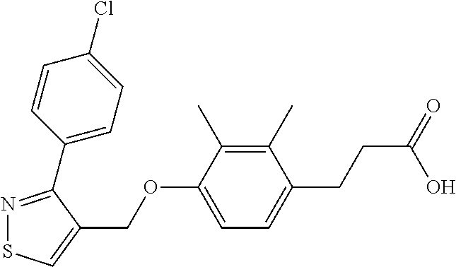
C1(C)=C(C)C(OCC2=CSN=C2C2=CC=C(Cl)C=C2)=CC=C1CCC(=O)O
